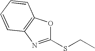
C1(SCC)=NC2=C(O1)C=CC=C2
